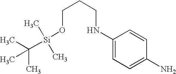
C1(NCCCO[Si](C(C)(C)C)(C)C)=CC=C(N)C=C1
